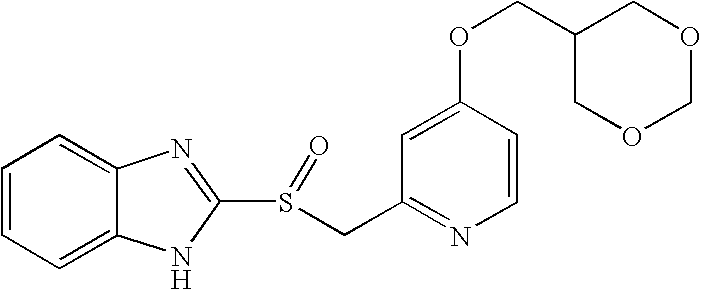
C1=CC=C2C(=C1)N=C(S(=O)CC1=NC=CC(OCC3COCOC3)=C1)N2
